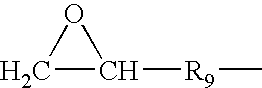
C1C([R9]C)O1
